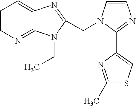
C1=CN=C2C(=C1)N=C(CN1C=CN=C1C1=CSC(C)=N1)N2CC
